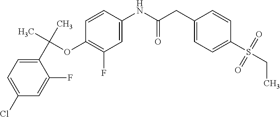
C1(OC(C)(C2=CC=C(Cl)C=C2F)C)=C(F)C=C(NC(CC2=CC=C(S(=O)(=O)CC)C=C2)=O)C=C1
